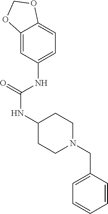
C12=CC(NC(NC3CCN(CC4=CC=CC=C4)CC3)=O)=CC=C1OCO2
